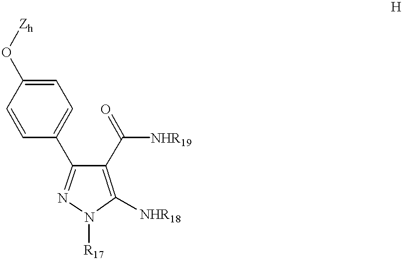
[R17]N1C([NHR18])=C(C([NHR19])=O)C(C2=CC=C(O[Zh])C=C2)=N1
